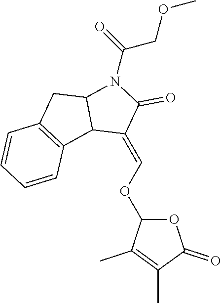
O1C(OC=C2C(=O)N(C(COC)=O)C3C2C2=C(C3)C=CC=C2)C(C)=C(C)C1=O
